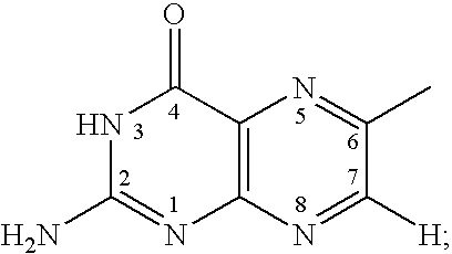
C12=C(N=C([H])C(C)=N1)N=C(N)NC2=O
